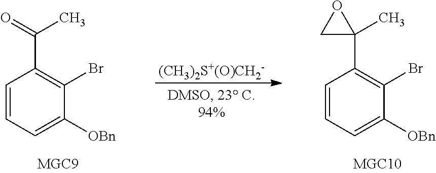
C1=CC=C([OBn])C(Br)=C1C(=O)C.[(CH3)2S+(O)CH2-].C1=CC=C([OBn])C(Br)=C1C1(C)OC1
